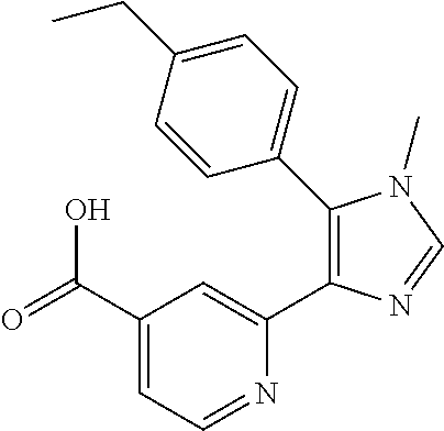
C1(C(=O)O)=CC=NC(C2=C(C3=CC=C(CC)C=C3)N(C)C=N2)=C1
